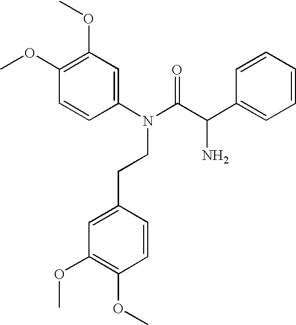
C1(OC)=C(OC)C=C(N(CCC2=CC(OC)=C(OC)C=C2)C(C(C2=CC=CC=C2)N)=O)C=C1
